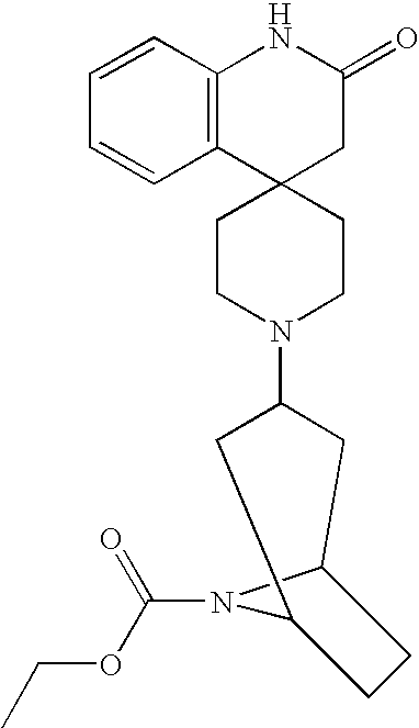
C12(CCN(C3CC4N(C(OCC)=O)C(C3)CC4)CC1)CC(=O)NC1=C2C=CC=C1
